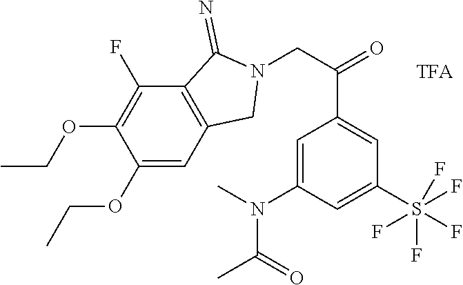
C12=C(C=C(OCC)C(OCC)=C1F)CN(CC(=O)C1=CC(S(F)(F)(F)(F)F)=CC(N(C)C(C)=O)=C1)C2=N
